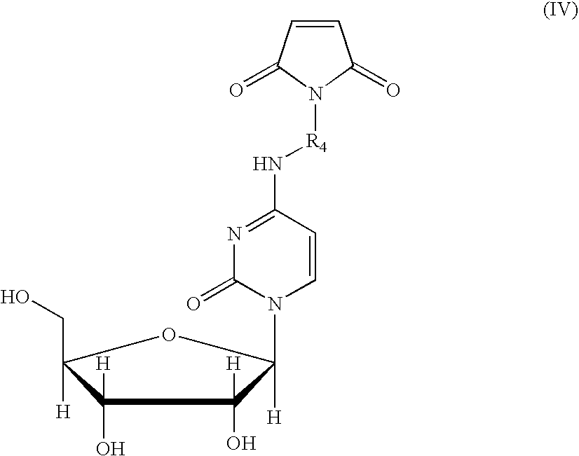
C1=CC(=O)N([R4]NC2=NC(=O)N(C3([H])C(O)([H])C(O)([H])C([H])(CO)O3)C=C2)C1=O
